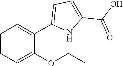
C1=CC=C(OCC)C(C2=CC=C(C(O)=O)N2)=C1
